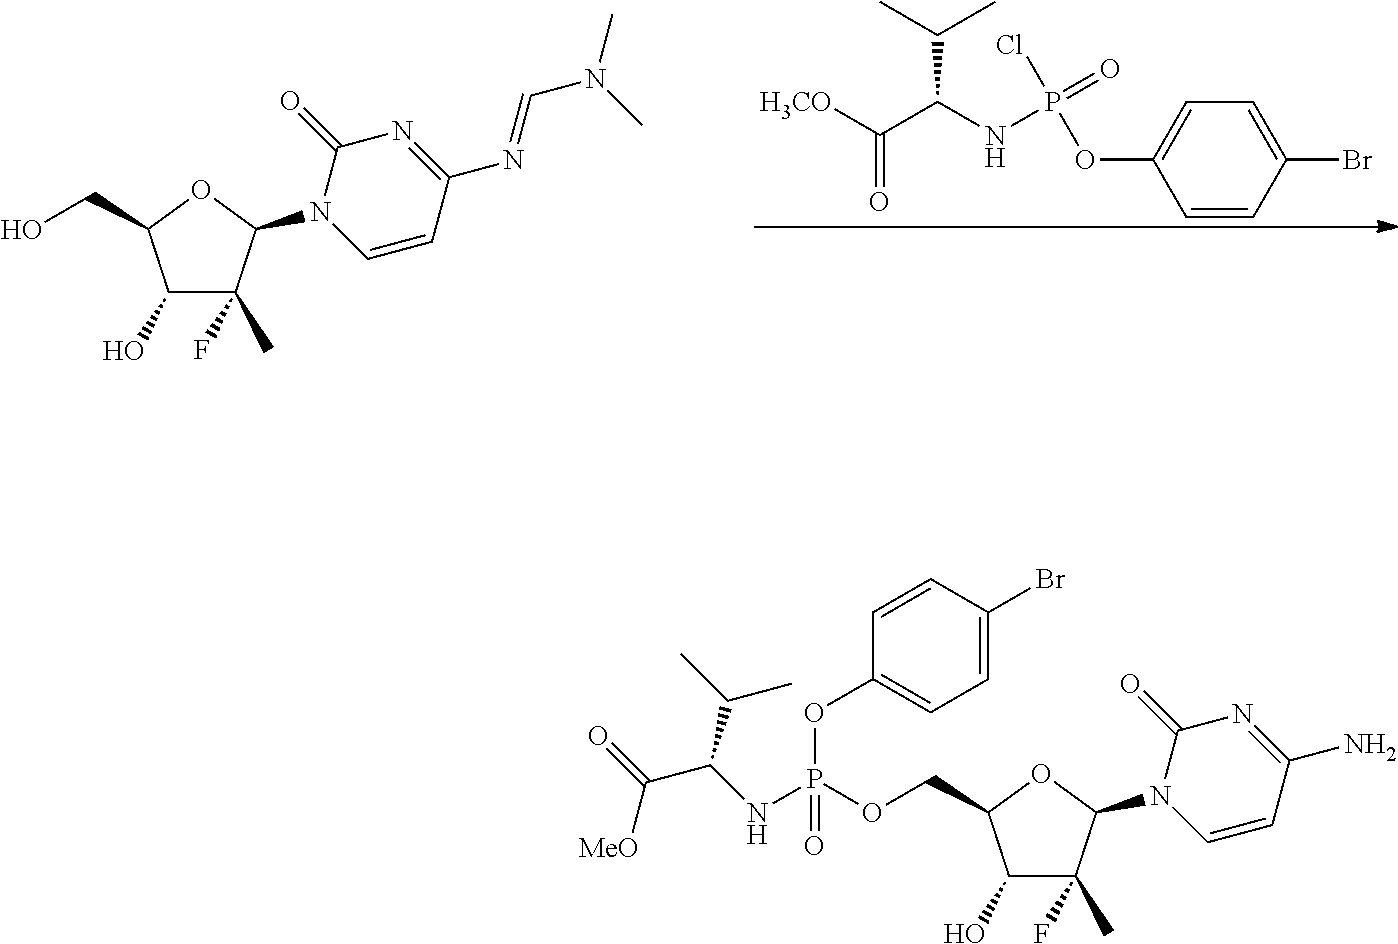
C1(O)C(F)(C)C(N2C=CC(N=CN(C)C)=NC2=O)OC1CO.C1=CC(Br)=CC=C1OP(Cl)(=O)NC(C([H3CO])=O)C(C)C.C1(O)C(F)(C)C(N2C=CC(N)=NC2=O)OC1COP(NC(C(=O)[MeO])C(C)C)(OC1=CC=C(Br)C=C1)=O
